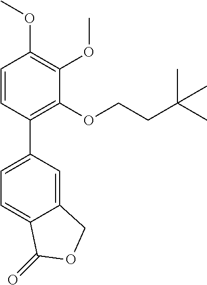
C1=CC(C2=CC=C3C(=C2)COC3=O)=C(OCCC(C)(C)C)C(OC)=C1OC
